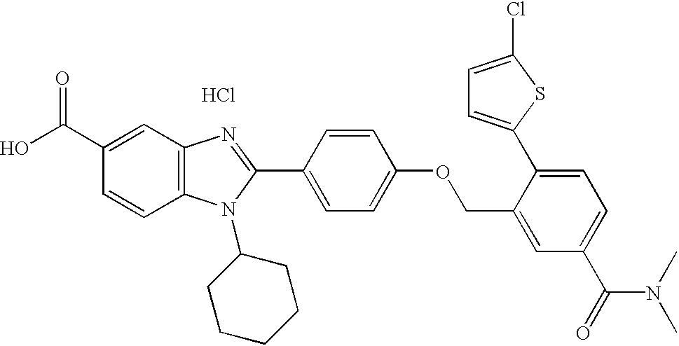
Cl.OC(C1=CC2=C(C=C1)N(C1CCCCC1)C(C1=CC=C(OCC3=CC(C(=O)N(C)C)=CC=C3C3=CC=C(Cl)S3)C=C1)=N2)=O
